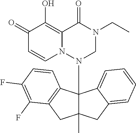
C1(=O)C=CN2C(=C1O)C(=O)N(CC)CN2C12C(C)(CC3=CC=CC=C13)CC1=C2C=CC(F)=C1F
